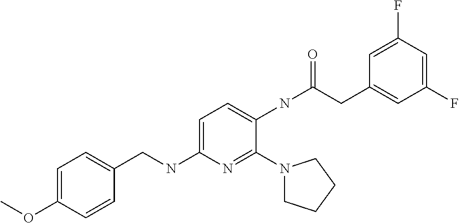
C1=C(OC)C=CC(CNC2=CC=C(NC(CC3=CC(F)=CC(F)=C3)=O)C(N3CCCC3)=N2)=C1
